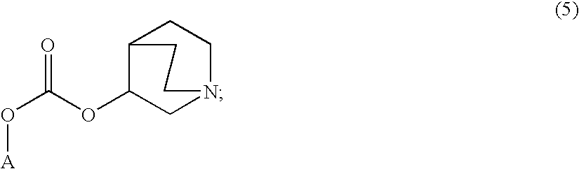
C1C(OC(=O)O[A])C2CCN1CC2
